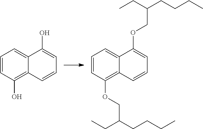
C1=CC(O)=C2C(=C1)C(O)=CC=C2.C1=CC(OCC(CCCC)CC)=C2C(=C1)C(OCC(CC)CCCC)=CC=C2
